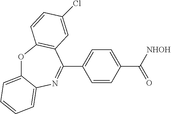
O1C2=CC=CC=C2N=C(C2=CC=C(C([NHOH])=O)C=C2)C2=C1C=CC(Cl)=C2
